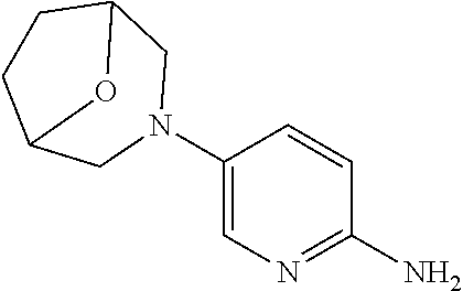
C1(N)=NC=C(N2CC3CCC(C2)O3)C=C1
